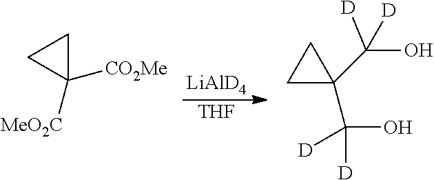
[LiAlD4].[THF].C1C([MeO2C])([CO2Me])C1.C1C(C([D])(O)[D])(C(O)([D])[D])C1
